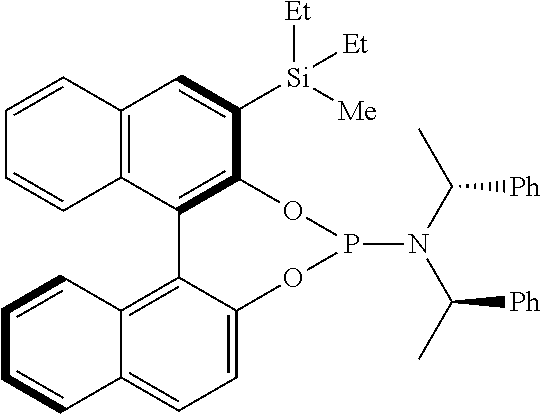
C12=C(C3=C(C([Si]([Me])([Et])[Et])=C1)OP(N(C(C)[Ph])C([Ph])C)OC1=CC=C4C(=C31)C=CC=C4)C=CC=C2
